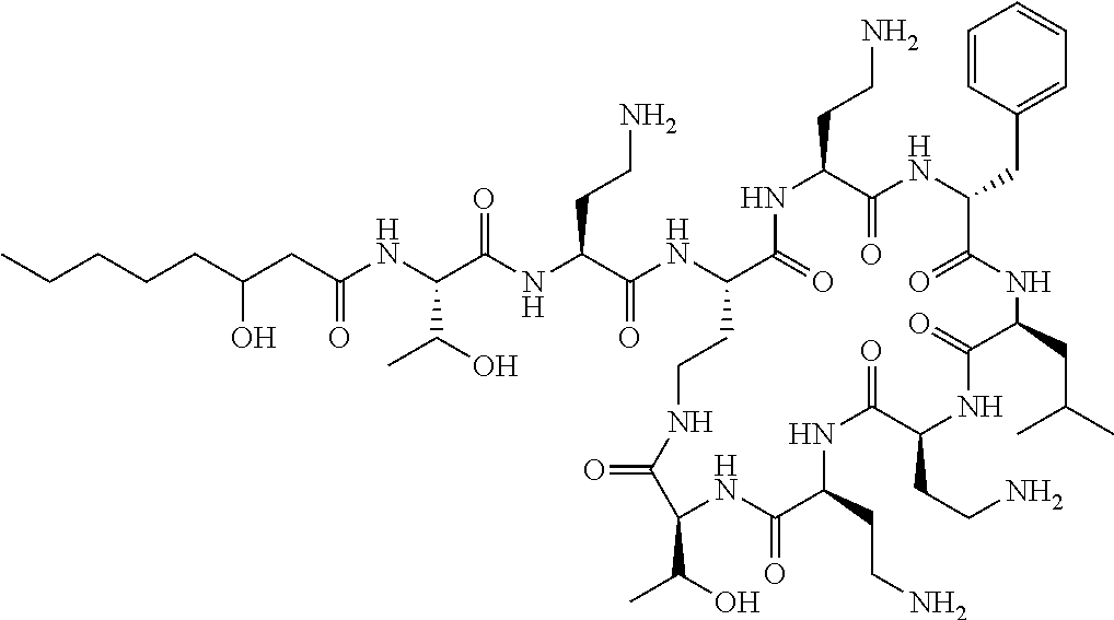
C(CCC(CC(NC(C(NC(C(NC1C(=O)NC(CCN)C(=O)NC(CC2=CC=CC=C2)C(=O)NC(CC(C)C)C(=O)NC(CCN)C(=O)NC(CCN)C(=O)NC(C(O)C)C(=O)NCC1)=O)CCN)=O)C(O)C)=O)O)CC
